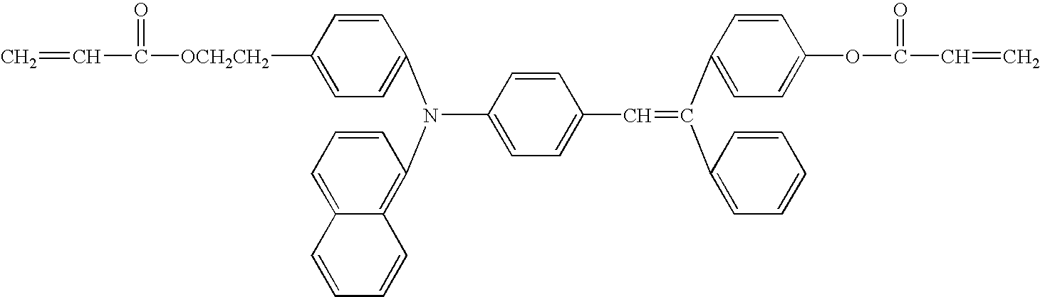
C(C1=CC=C(N(C2=CC=C([OCH2CH2]C(=O)C=C)C=C2)C2=C3C(=CC=C2)C=CC=C3)C=C1)=C(C1=CC=C(OC(=O)C=C)C=C1)C1=CC=CC=C1
